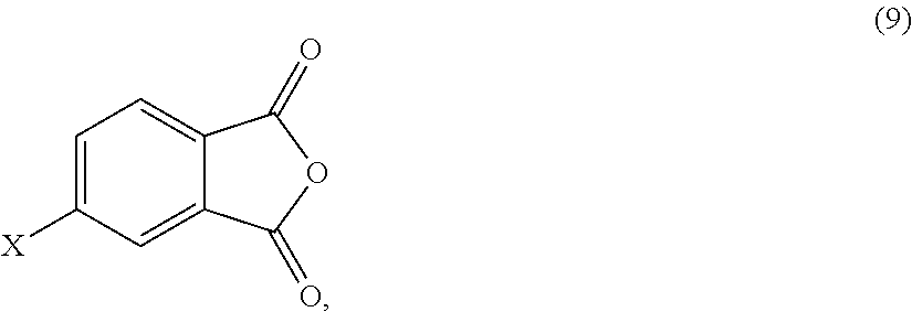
C1=C([X])C=C2C(=C1)C(=O)OC2=O
